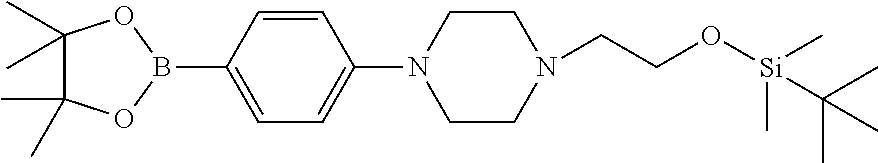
C1=CC(B2OC(C)(C)C(C)(C)O2)=CC=C1N1CCN(CCO[Si](C)(C)C(C)(C)C)CC1
